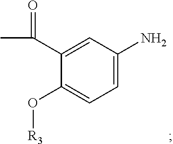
C1=C(N)C=C(C(C)=O)C(O[R3])=C1
